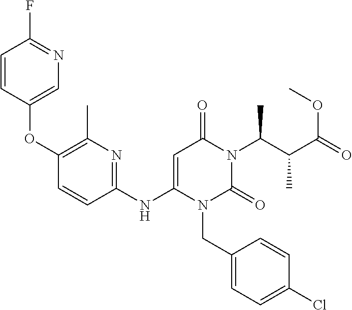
C1(OC2=CN=C(F)C=C2)=C(C)N=C(NC2=CC(=O)N(C(C(C(=O)OC)C)C)C(=O)N2CC2=CC=C(Cl)C=C2)C=C1
